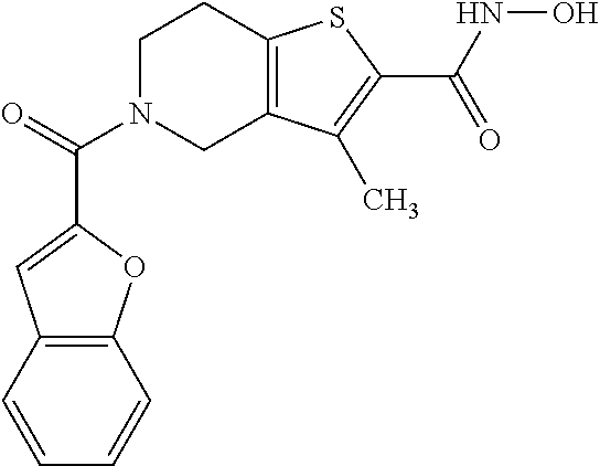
C12=C(C=CC=C1)C=C(C(N1CC3=C(CC1)SC(C(=O)NO)=C3C)=O)O2
